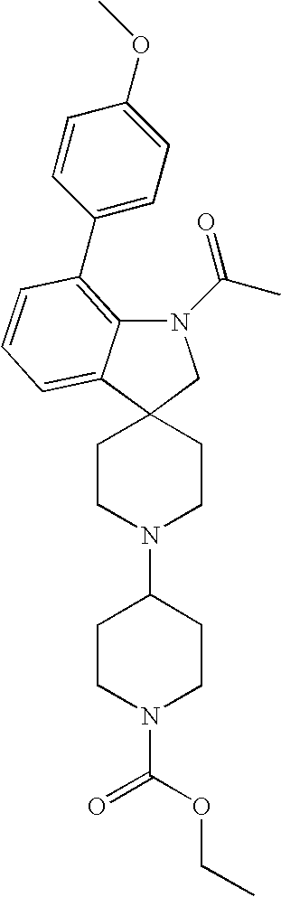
N1(C(C)=O)C2=C(C3=CC=C(OC)C=C3)C=CC=C2C2(C1)CCN(C1CCN(C(OCC)=O)CC1)CC2
